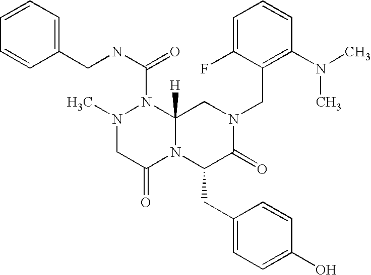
C(N1CC2([H])N(C(NCC3=CC=CC=C3)=O)N(C)CC(=O)N2C(CC2=CC=C(O)C=C2)C1=O)C1=C(N(C)C)C=CC=C1F
